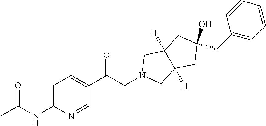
C1=C(C(CN2CC3([H])C([H])(C2)CC(CC2=CC=CC=C2)(O)C3)=O)C=NC(NC(C)=O)=C1
